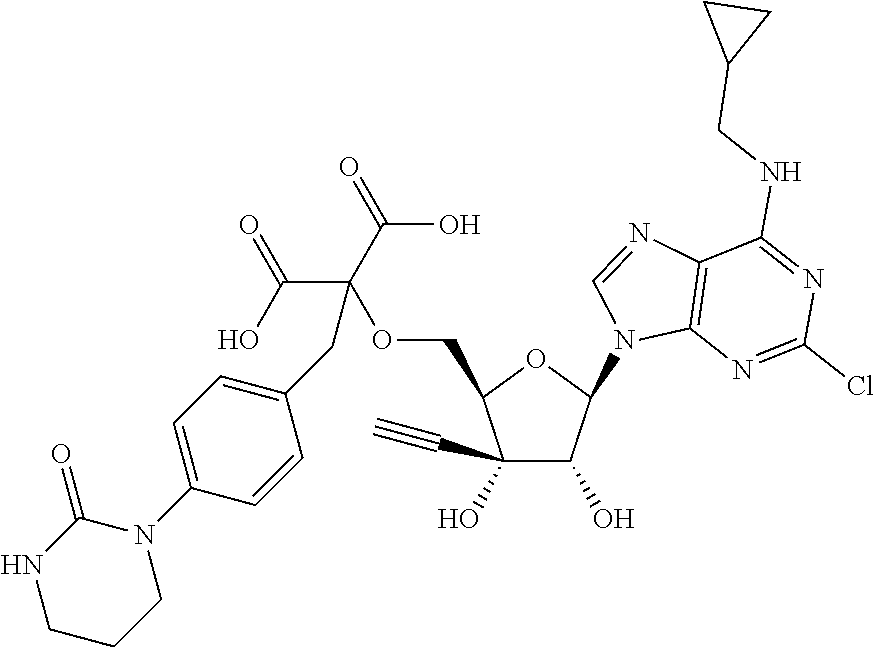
C(C(OCC1C(O)(C#C)C(O)C(N2C3=C(N=C2)C(NCC2CC2)=NC(Cl)=N3)O1)(C(O)=O)C(O)=O)C1=CC=C(N2C(=O)NCCC2)C=C1
